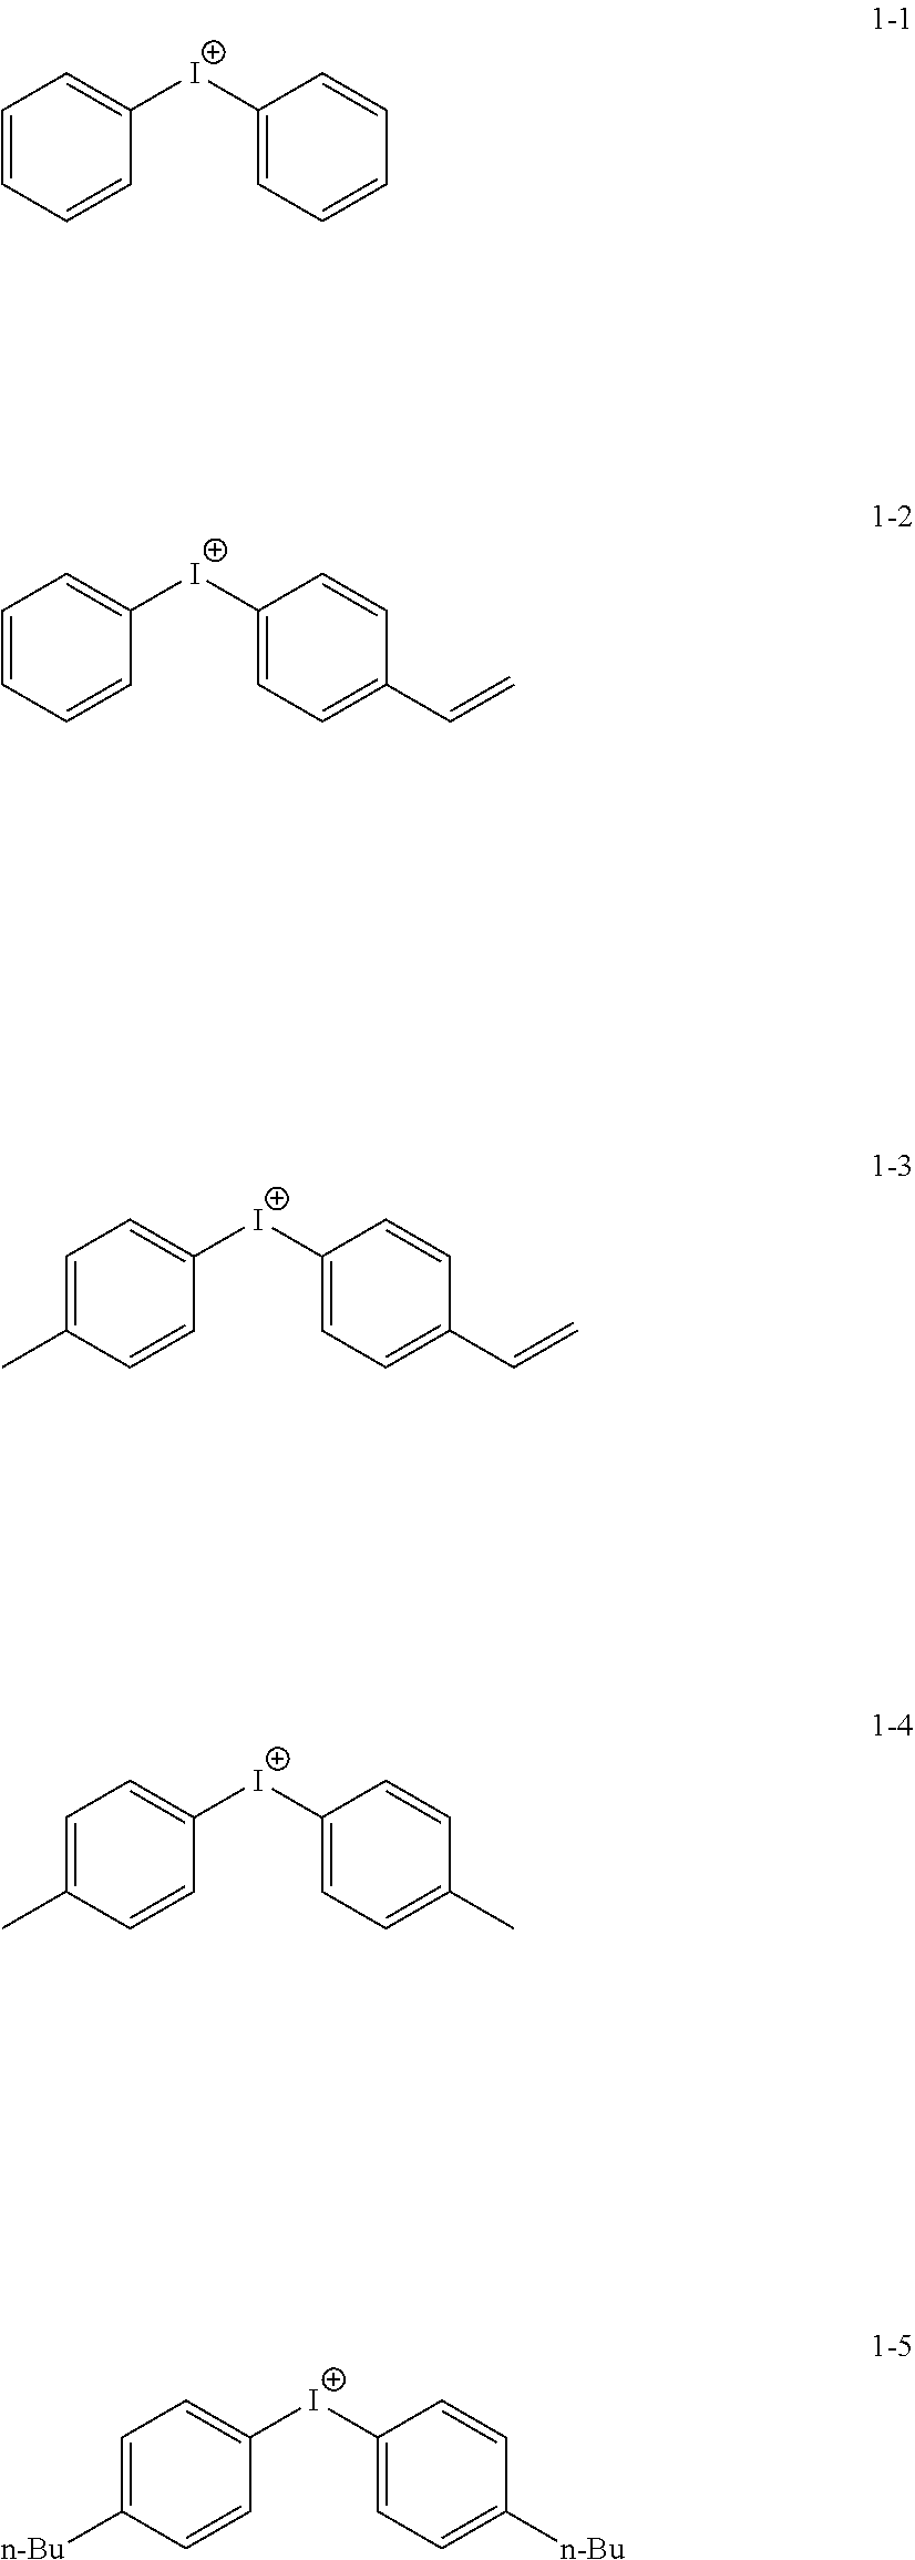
C1=CC=CC([I+]C2=CC=CC=C2)=C1.C1=CC=CC([I+]C2=CC=C(C=C)C=C2)=C1.C1=C(C)C=CC([I+]C2=CC=C(C=C)C=C2)=C1.C1=C(C)C=CC([I+]C2=CC=C(C)C=C2)=C1.C1=C([n-Bu])C=CC([I+]C2=CC=C([n-Bu])C=C2)=C1
